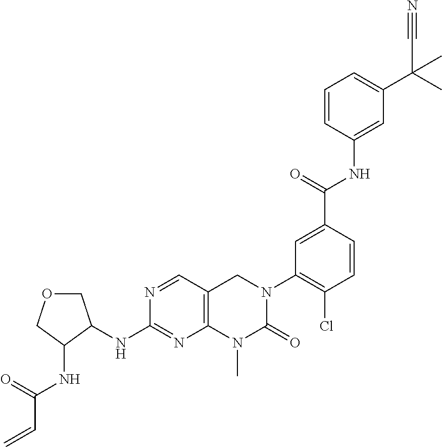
N(C1=NC2=C(C=N1)CN(C1=C(Cl)C=CC(C(=O)NC3=CC(C(C)(C#N)C)=CC=C3)=C1)C(=O)N2C)C1C(NC(C=C)=O)COC1
